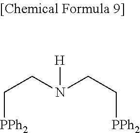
C([PPh2])CN(CC[PPh2])[H]
